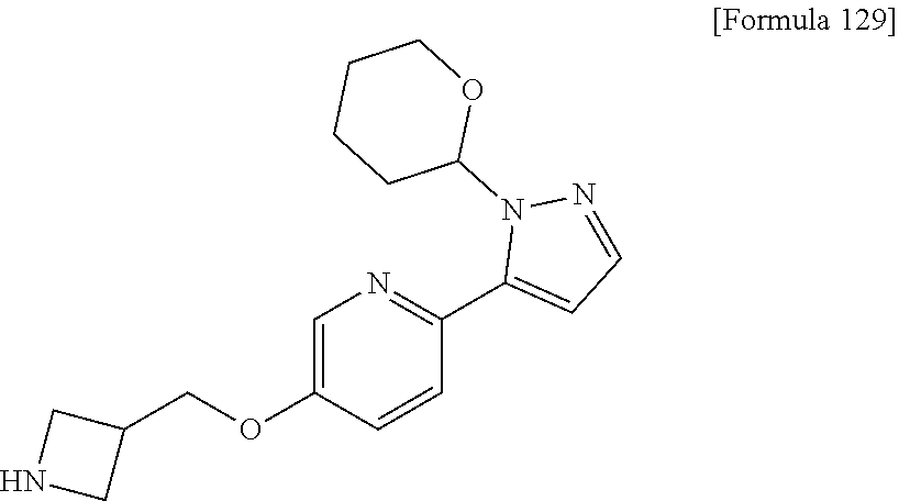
C1=C(OCC2CNC2)C=CC(C2=CC=NN2C2OCCCC2)=N1
